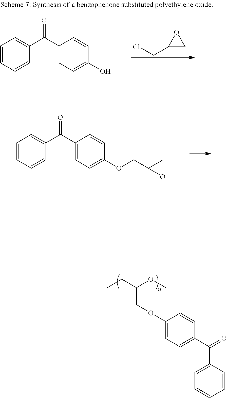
C1=CC=CC(C(C2=CC=C(O)C=C2)=O)=C1.ClCC1CO1.C1=CC=CC(C(C2=CC=C(OCC3OC3)C=C2)=O)=C1.C1(OCC(CC)OC)=CC=C(C(=O)C2=CC=CC=C2)C=C1
